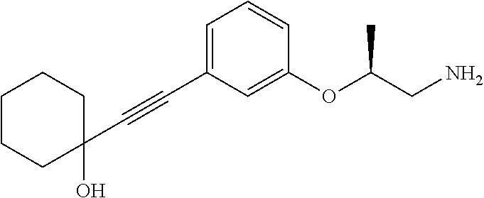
C(#CC1=CC=CC(OC(CN)C)=C1)C1(O)CCCCC1
